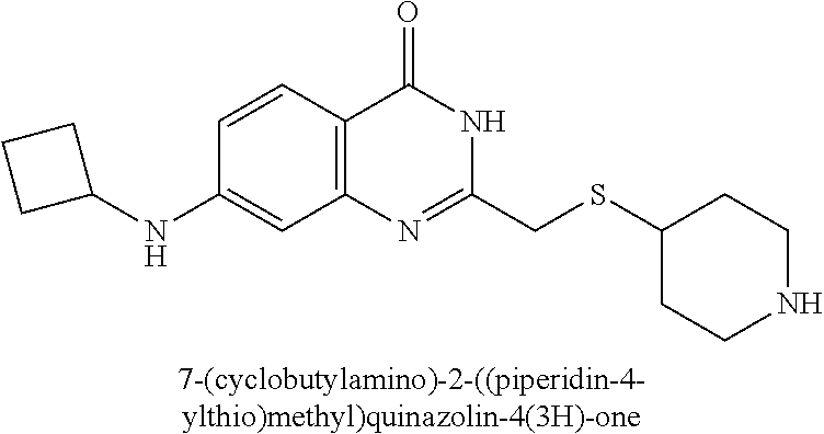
[7-(cyclobutylamino)-2-((piperidin-4-ylthio)methyl)quinazolin-4(3H)-one].C1(NC2CCC2)=CC2=C(C=C1)C(=O)NC(CSC1CCNCC1)=N2
